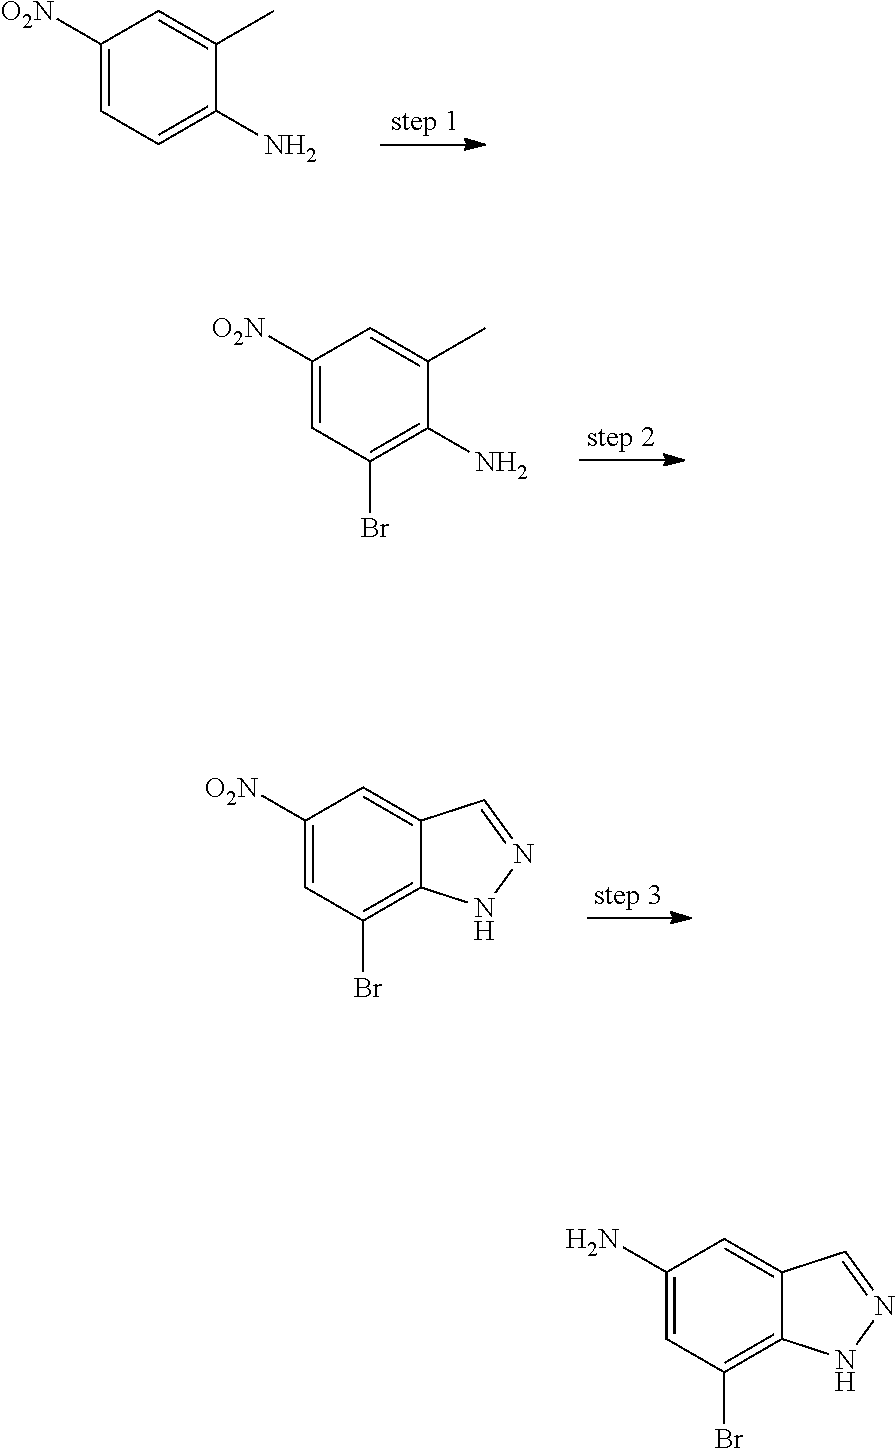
C1([O2N])=CC=C(N)C(C)=C1.C1([O2N])=CC(Br)=C(N)C(C)=C1.C1([O2N])=CC(Br)=C2C(=C1)C=NN2.C1(N)=CC(Br)=C2C(=C1)C=NN2
